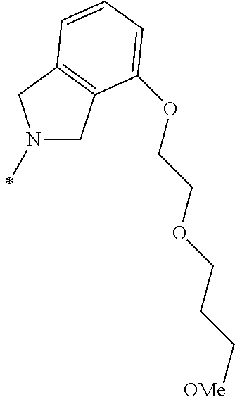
N1(C)CC2=C(C1)C=CC=C2OCCOCCC[OMe]
